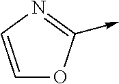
C1=CN=C(->C)O1
